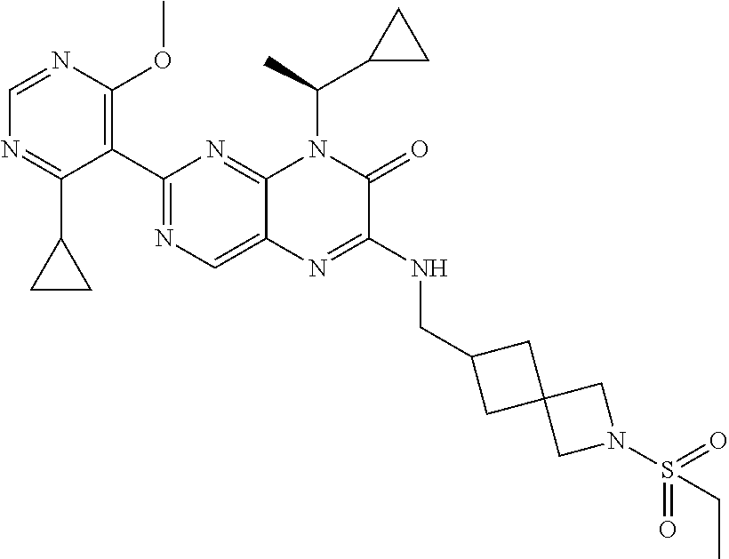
C1(C2=NC=C3C(=N2)N(C(C)C2CC2)C(=O)C(NCC2CC4(C2)CN(S(=O)(=O)CC)C4)=N3)=C(OC)N=CN=C1C1CC1
